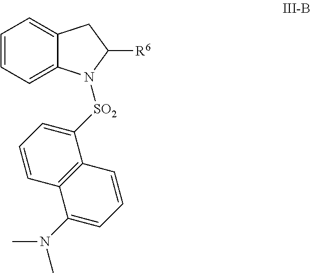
C1=CC=C2C(=C1)CC([R6])N2[SO2]C1=CC=CC2=C1C=CC=C2N(C)C
